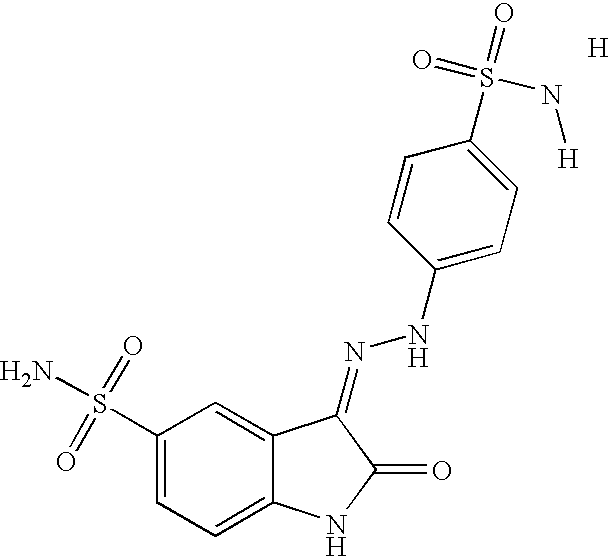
C1(S(N)(=O)=O)=CC=C2C(=C1)C(=NNC1=CC=C(S(=O)(=O)N[H])C=C1)C(=O)N2.[H]
